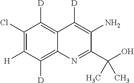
C12=C([D])C(Cl)=C([H])C([D])=C1N=C(C(O)(C)C)C(N)=C2[D]
